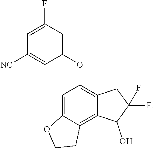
C1=C2C(=C3C(=C1OC1=CC(F)=CC([NC])=C1)CC(F)(F)C3O)CCO2
